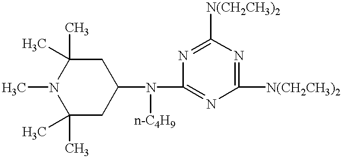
C1(C)(C)CC(N(C2=NC([N(CH2CH3)2])=NC([N(CH2CH3)2])=N2)[n-C4H9])CC(C)(C)N1C
